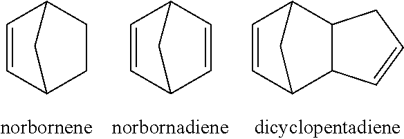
C1=CC2CCC1C2.C1=CC2C=CC1C2.C1=CC2C3C(C1C2)CC=C3
